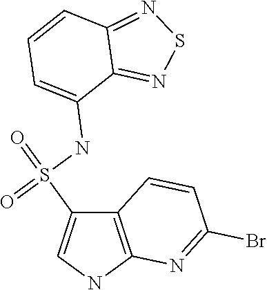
C12=C(NC=C1S(=O)(NC1=CC=CC3=NSN=C13)=O)N=C(Br)C=C2
